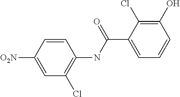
C1=C([O2N])C=CC(NC(C2=CC=CC(O)=C2Cl)=O)=C1Cl
